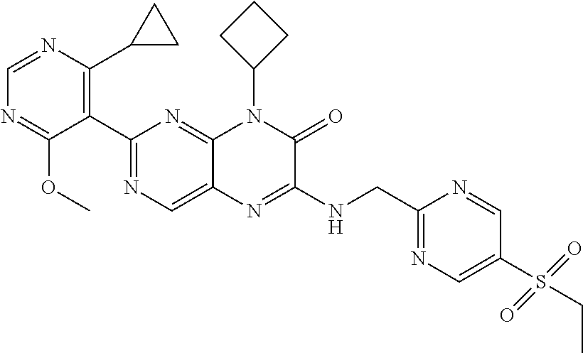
C1(C2=NC=C3C(=N2)N(C2CCC2)C(=O)C(NCC2=NC=C(S(CC)(=O)=O)C=N2)=N3)=C(C2CC2)N=CN=C1OC
